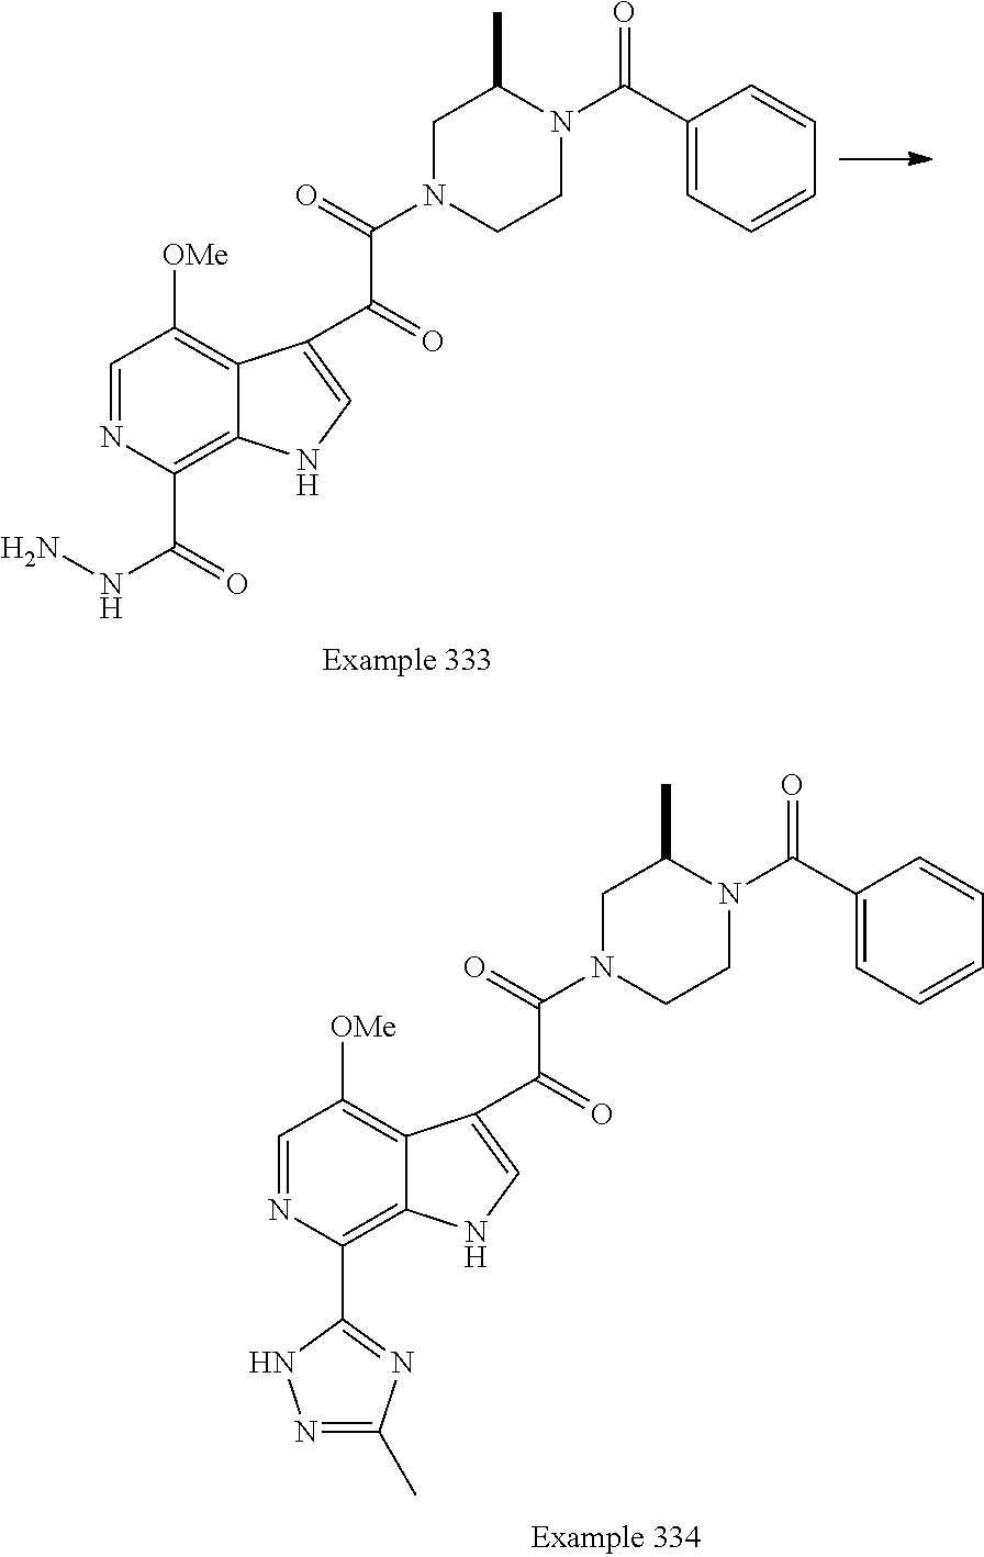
C1=NC(C(NN)=O)=C2C(=C1[OMe])C(C(=O)C(=O)N1CCN(C(C3=CC=CC=C3)=O)C(C)C1)=CN2.C1=NC(C2=NC(C)=NN2)=C2C(=C1[OMe])C(C(=O)C(=O)N1CCN(C(C3=CC=CC=C3)=O)C(C)C1)=CN2
